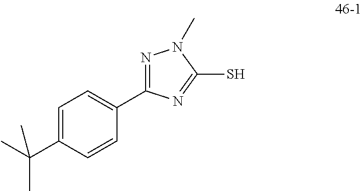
C1=C(C(C)(C)C)C=CC(C2=NN(C)C(S)=N2)=C1
